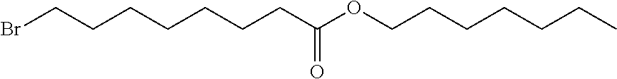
C(=O)(CCCCCCCBr)OCCCCCCC
